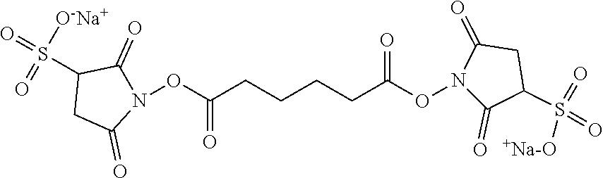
N1(OC(CCCCC(ON2C(=O)C(S([+Na-O])(=O)=O)CC2=O)=O)=O)C(=O)C(S(=O)([O-Na+])=O)CC1=O
